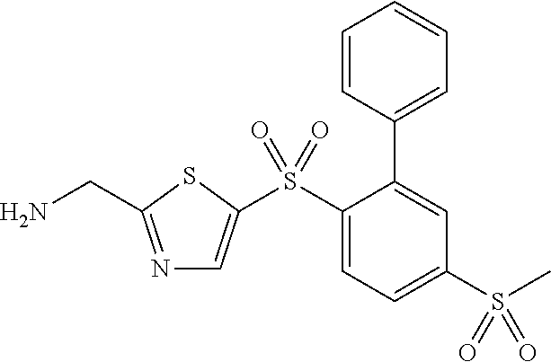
N1=C(CN)SC(S(C2=CC=C(S(C)(=O)=O)C=C2C2=CC=CC=C2)(=O)=O)=C1
